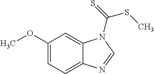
C1(OC)=CC=C2C(=C1)N(C(=S)SC)C=N2
